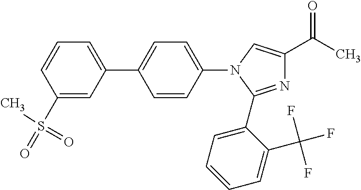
C1(S(C)(=O)=O)=CC(C2=CC=C(N3C(C4=CC=CC=C4C(F)(F)F)=NC(C(C)=O)=C3)C=C2)=CC=C1
